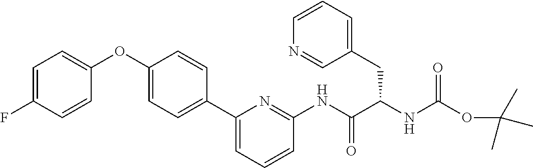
C1=C(F)C=CC(OC2=CC=C(C3=CC=CC(NC(C(NC(OC(C)(C)C)=O)CC4=CC=CN=C4)=O)=N3)C=C2)=C1
